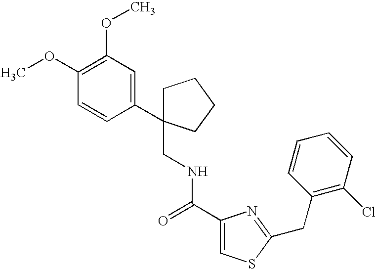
C1C(C2=CC(OC)=C(OC)C=C2)(CNC(C2=CSC(CC3=C(Cl)C=CC=C3)=N2)=O)CCC1
